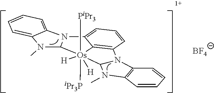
C1=CC=CC2=C1N1C(N2C)[Os]2([H])([H])([iPr3P])([PiPr3])C3=C1C=CC=C3N1C2N(C)C2=CC=CC=C12.[BF4]
